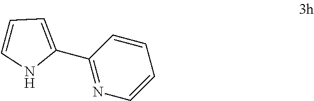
C1(C2=CC=CN2)=NC=CC=C1
